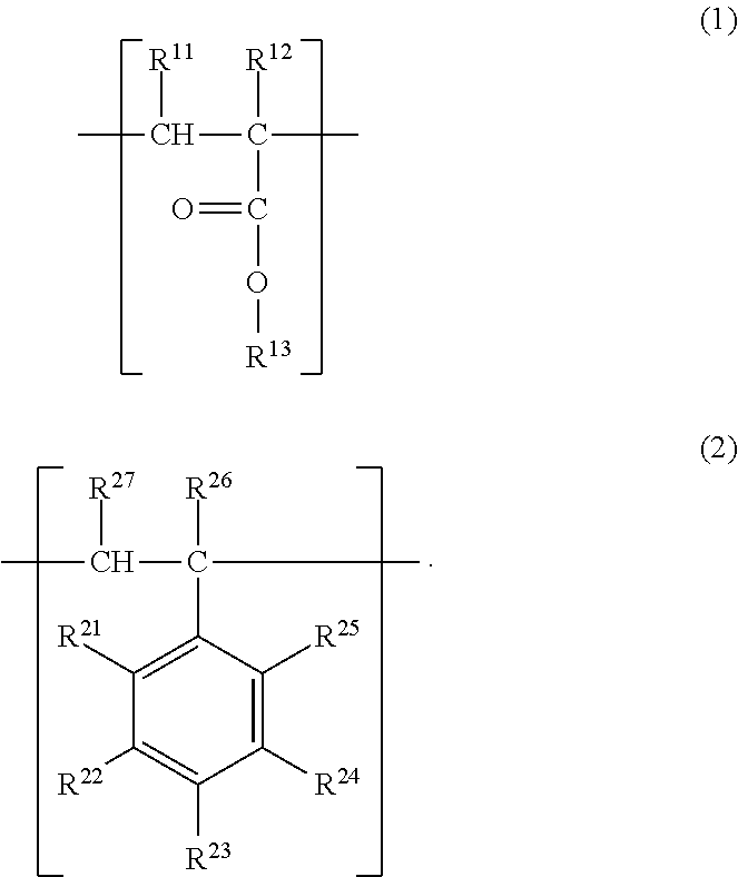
CC(C(C)([R12])C(O[R13])=O)[R11].CC(C(C)([R26])C1=C([R21])C([R22])=C([R23])C([R24])=C1[R25])[R27]
